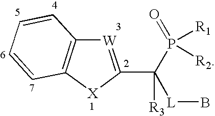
[W]1=C(C([R3])([L]B)P(=O)([R1])[R2])[X]C2=C1C=CC=C2
